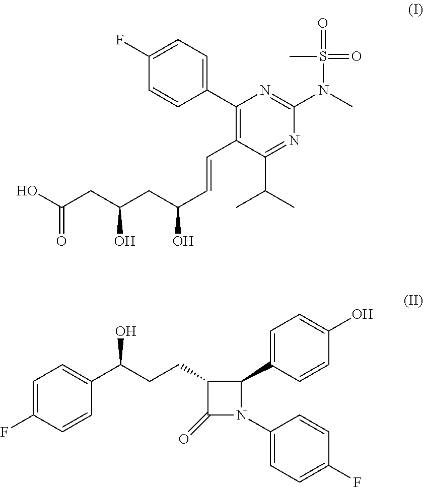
C1(C2=CC=C(F)C=C2)=C(C=CC(CC(O)CC(=O)O)O)C(C(C)C)=NC(N(C)S(=O)(=O)C)=N1.C1=C(F)C=CC(C(CCC2C(=O)N(C3=CC=C(F)C=C3)C2C2=CC=C(O)C=C2)O)=C1
